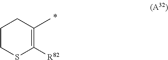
C1CSC([R82])=C(C)C1
